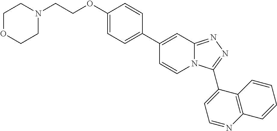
C1(C2=CC=C(OCCN3CCOCC3)C=C2)=CC2=NN=C(C3=CC=NC4=C3C=CC=C4)N2C=C1
